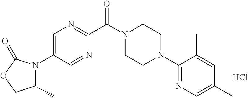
C1=C(N2C(C)COC2=O)C=NC(C(N2CCN(C3=NC=C(C)C=C3C)CC2)=O)=N1.Cl
